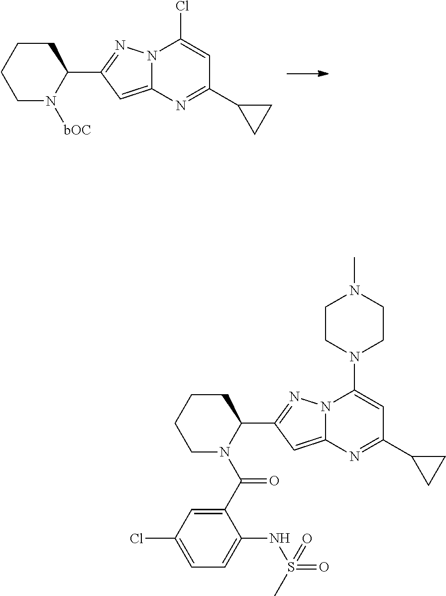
C1CCCN([bOC])C1C1=NN2C(=C1)N=C(C1CC1)C=C2Cl.C1CCCN(C(C2=CC(Cl)=CC=C2NS(C)(=O)=O)=O)C1C1=NN2C(=C1)N=C(C1CC1)C=C2N1CCN(C)CC1
